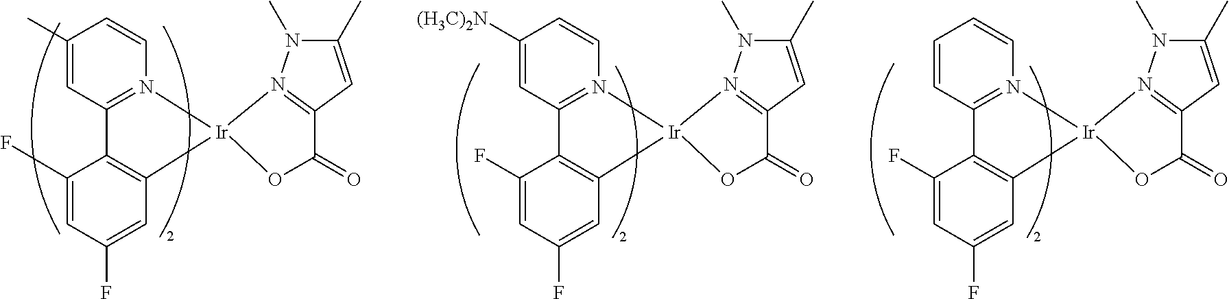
C1(C)=CC2=N(C=C1)[Ir]1(C3=C2C(F)=CC(F)=C3)OC(=O)C2=N1N(C)C(C)=C2.C1([(H3C)2N])=CC2=N(C=C1)[Ir]1(C3=C2C(F)=CC(F)=C3)OC(=O)C2=N1N(C)C(C)=C2.C1=CC2=N(C=C1)[Ir]1(C3=C2C(F)=CC(F)=C3)OC(=O)C2=N1N(C)C(C)=C2
